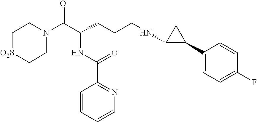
C1N(C(C(CCCNC2C(C3=CC=C(F)C=C3)C2)NC(C2=NC=CC=C2)=O)=O)CC[O2S]C1
